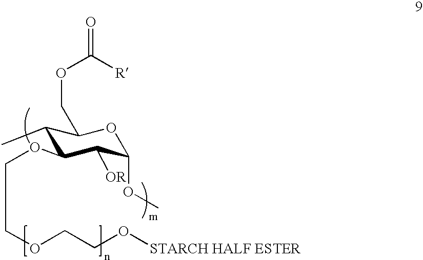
C1(C)C(OCCOCCO[STARCH HALF ESTER])C([OR])C(OC)OC1COC([R])=O
